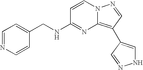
C1(CNC2=NC3=C(C4=CNN=C4)C=NN3C=C2)=CC=NC=C1
